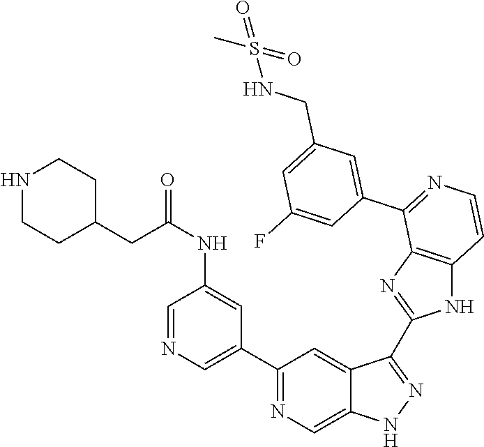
C1(C2=CN=CC(NC(CC3CCNCC3)=O)=C2)=NC=C2C(=C1)C(C1=NC3=C(N1)C=CN=C3C1=CC(CNS(C)(=O)=O)=CC(F)=C1)=NN2
